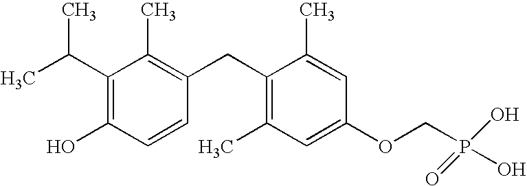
C1(C(C)C)=C(O)C=CC(CC2=C(C)C=C(OCP(O)(O)=O)C=C2C)=C1C
